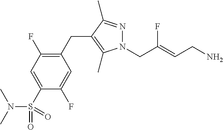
N1(CC(=CCN)F)N=C(C)C(CC2=C(F)C=C(S(N(C)C)(=O)=O)C(F)=C2)=C1C
